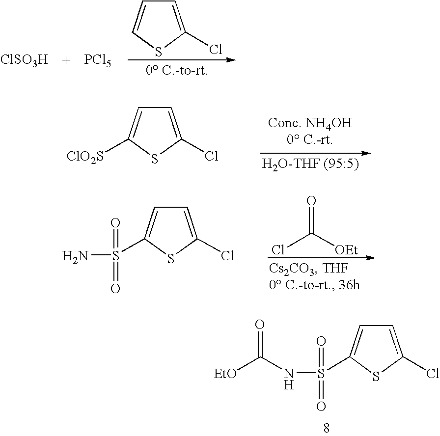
C1=C(Cl)SC=C1.[ClSO3H].[PCl5].C1=C(Cl)SC([ClO2S])=C1.ClC([OEt])=O.C1=C(Cl)SC(S(=O)(=O)N)=C1.C1=C(Cl)SC(S(=O)(=O)NC(=O)[EtO])=C1
